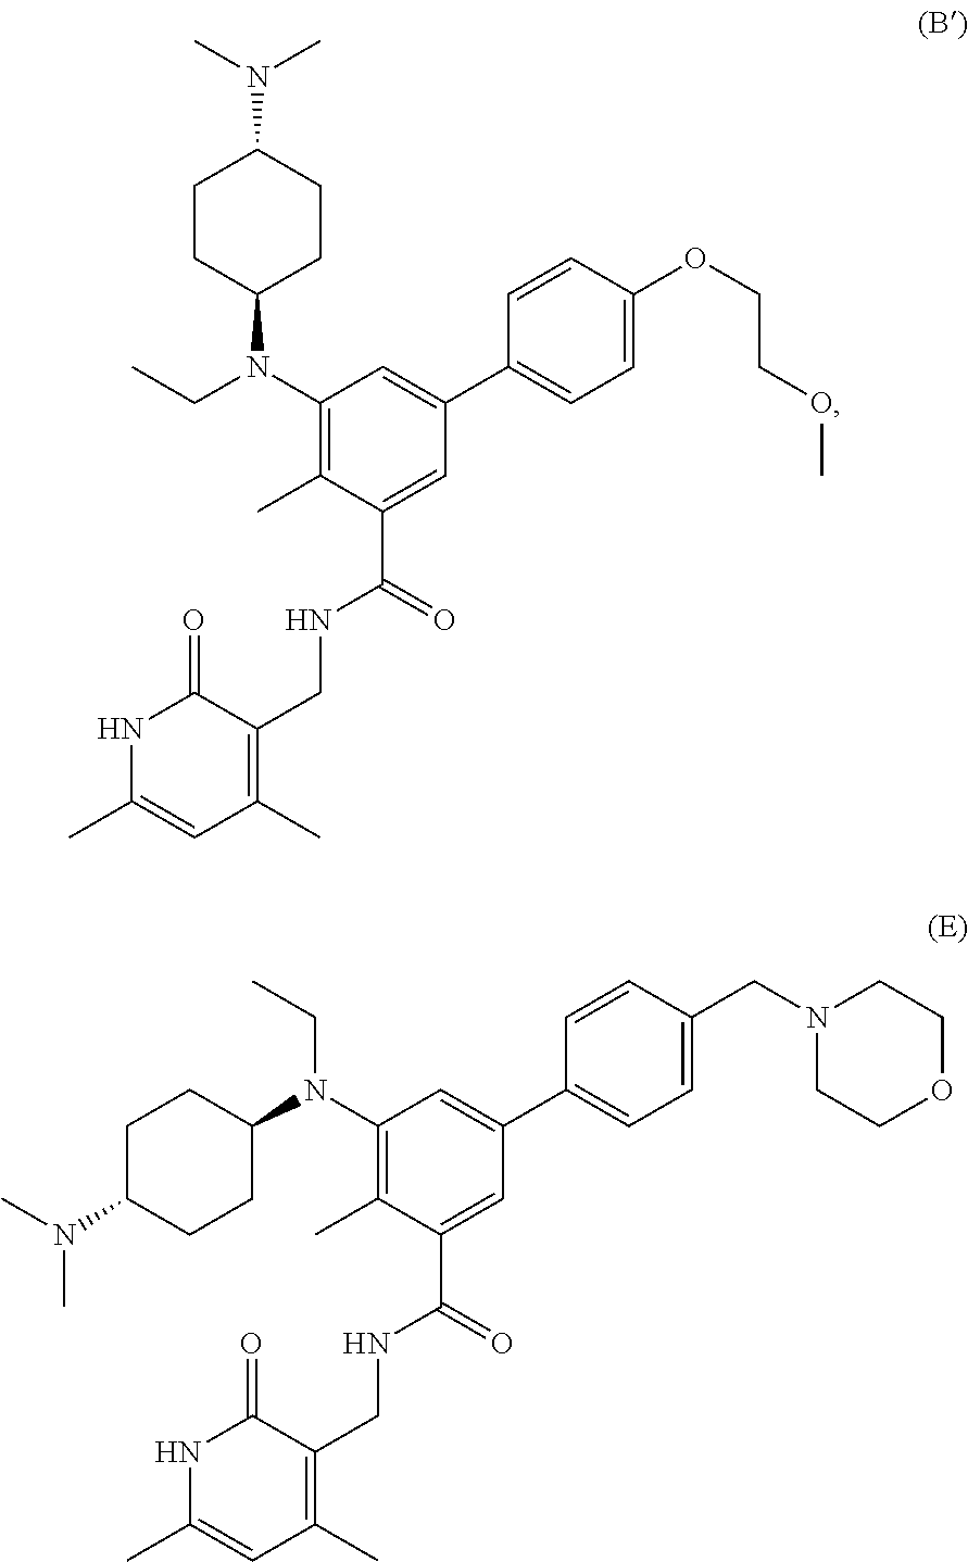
C1CC(N(C2=C(C)C(C(=O)NCC3=C(C)C=C(C)NC3=O)=CC(C3=CC=C(OCCOC)C=C3)=C2)CC)CCC1N(C)C.CCN(C1=C(C)C(C(=O)NCC2=C(C)C=C(C)NC2=O)=CC(C2=CC=C(CN3CCOCC3)C=C2)=C1)C1CCC(N(C)C)CC1
